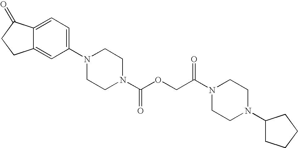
C1(N2CCN(C(OCC(N3CCN(C4CCCC4)CC3)=O)=O)CC2)=CC=C2C(=C1)CCC2=O
